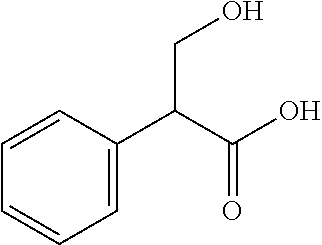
OC(C(C1=CC=CC=C1)CO)=O
